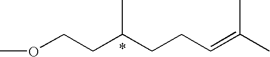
COCCC(CCC=C(C)C)C
